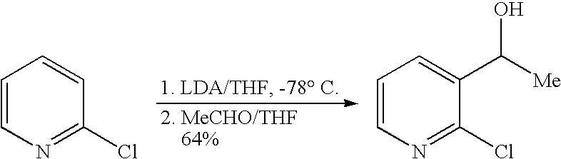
C1=CN=C(Cl)C=C1.C1=CN=C(Cl)C(C([Me])O)=C1
